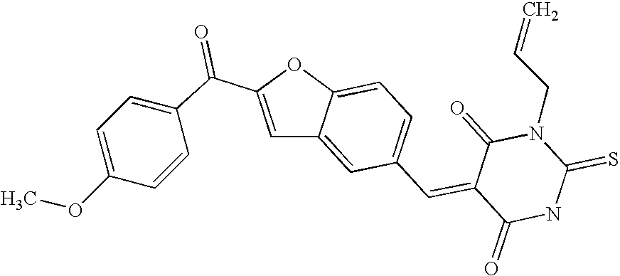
C1=C(C(=O)C2=CC=C(OC)C=C2)OC2=CC=C(C=C3C(=O)NC(=S)N(CC=C)C3=O)C=C12
